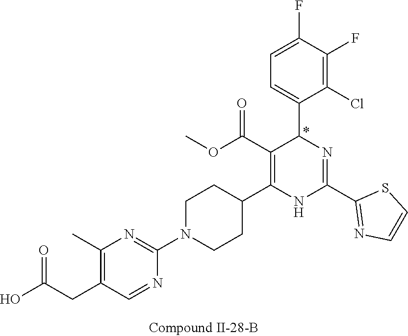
C1(F)=C(Cl)C(C2N=C(C3=NC=CS3)NC(C3CCN(C4=NC(C)=C(CC(O)=O)C=N4)CC3)=C2C(OC)=O)=CC=C1F
